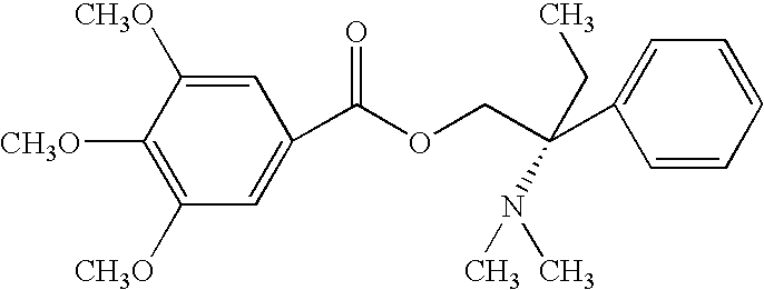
C1([CH3O])=C([CH3O])C([CH3O])=CC(C(OCC(C2=CC=CC=C2)(CC)N(C)C)=O)=C1
